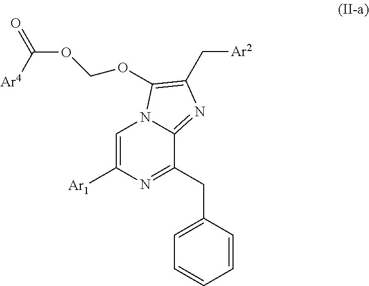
C1=C([Ar1])N=C(CC2=CC=CC=C2)C2=NC(C[Ar2])=C(OCOC(=O)[Ar4])N12
